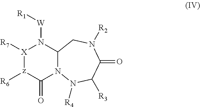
[X]1([R7])[z]([R6])C(=O)N2C(N1[W][R1])CN([R2])C(=O)C([R3])N2[R4]
